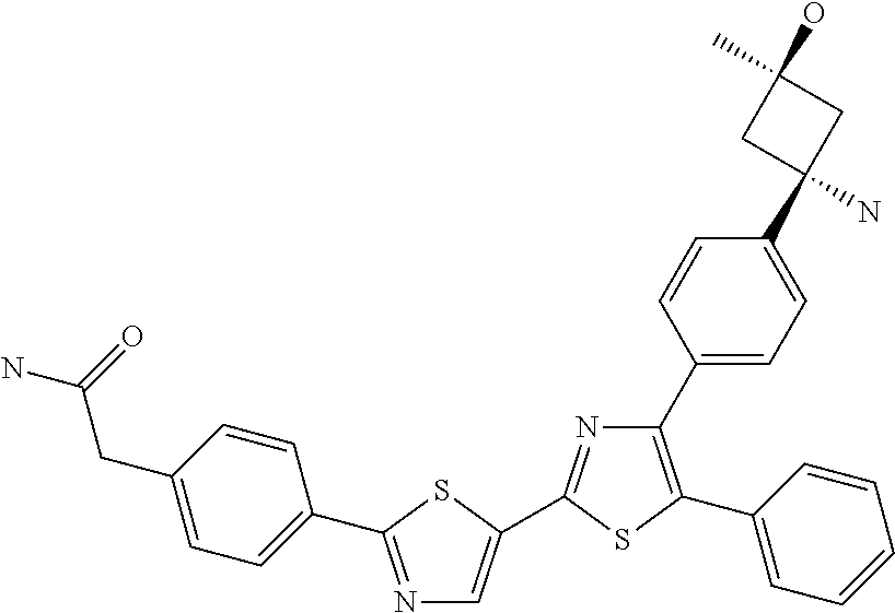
C1(C2=C(C3=CC=CC=C3)SC(C3=CN=C(C4=CC=C(CC(=O)N)C=C4)S3)=N2)=CC=C(C2(N)CC(O)(C)C2)C=C1
